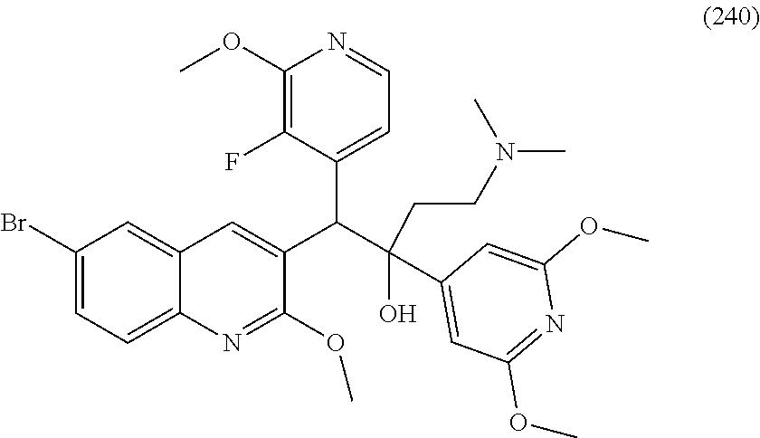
C1(Br)=CC=C2C(=C1)C=C(C(C(O)(C1=CC(OC)=NC(OC)=C1)CCN(C)C)C1=CC=NC(OC)=C1F)C(OC)=N2
